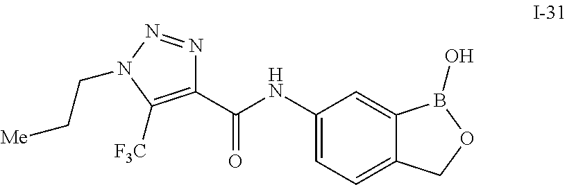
C1(C(NC2=CC=C3C(=C2)B(O)OC3)=O)=C([F3C])N(CC[Me])N=N1
